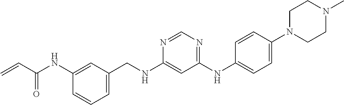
C1=CC=C(CNC2=CC(NC3=CC=C(N4CCN(C)CC4)C=C3)=NC=N2)C=C1NC(C=C)=O
